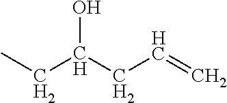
OC(CC=C)CC
